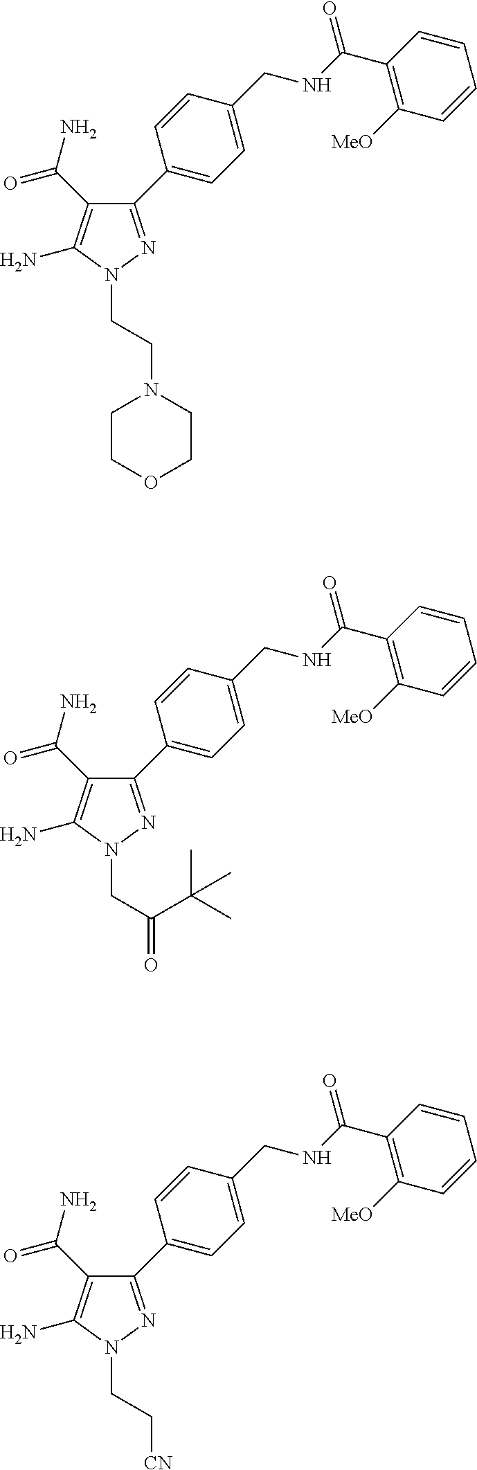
N1(CC(=O)C(C)(C)C)N=C(C2=CC=C(CNC(C3=C([MeO])C=CC=C3)=O)C=C2)C(C(N)=O)=C1N.N1(CC[CN])N=C(C2=CC=C(CNC(C3=C([MeO])C=CC=C3)=O)C=C2)C(C(N)=O)=C1N.N1(CCN2CCOCC2)N=C(C2=CC=C(CNC(C3=C([MeO])C=CC=C3)=O)C=C2)C(C(N)=O)=C1N
